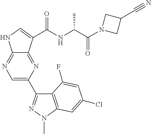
C12=NC=C(C3=NN(C)C4=C3C(F)=CC(Cl)=C4)N=C1C(C(NC(C(N1CC(C#N)C1)=O)C)=O)=CN2
